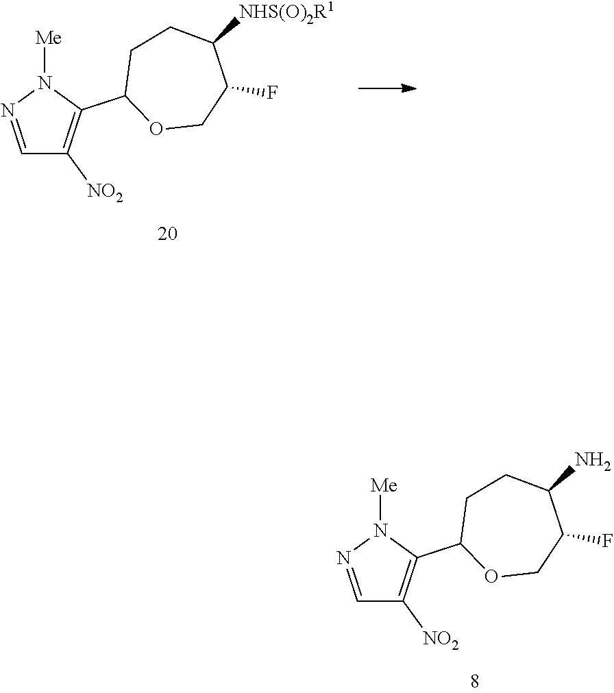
C1=NN([Me])C(C2OCC(F)C([NHS(O)2R1])CC2)=C1[NO2].C1=NN([Me])C(C2OCC(F)C(N)CC2)=C1[NO2]
